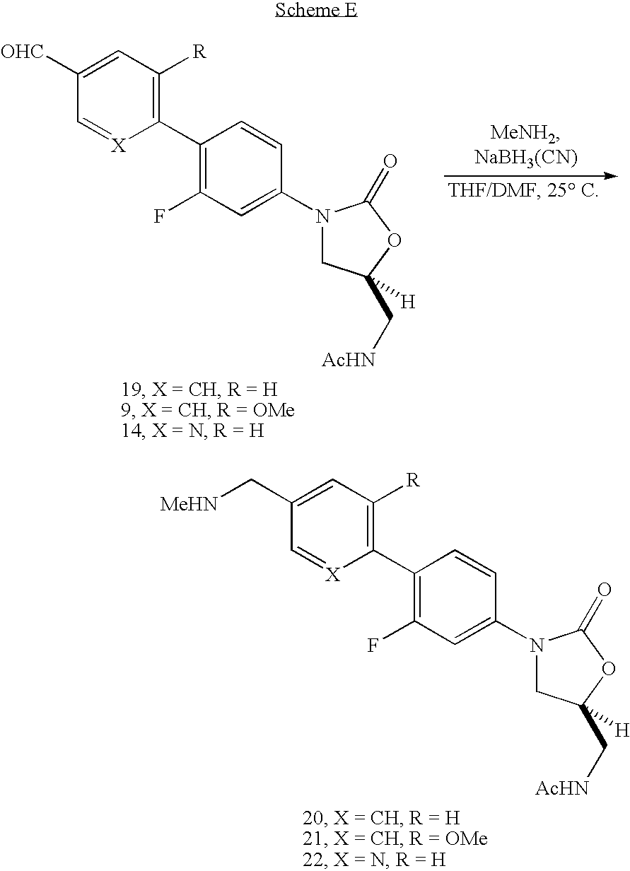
C(C1=CC([R])=C(C2=C(F)C=C(N3CC([H])(C[AcHN])OC3=O)C=C2)[X]=C1)[MeHN].[OHC]C1=CC([R])=C(C2=C(F)C=C(N3CC([H])(C[AcHN])OC3=O)C=C2)[X]=C1
